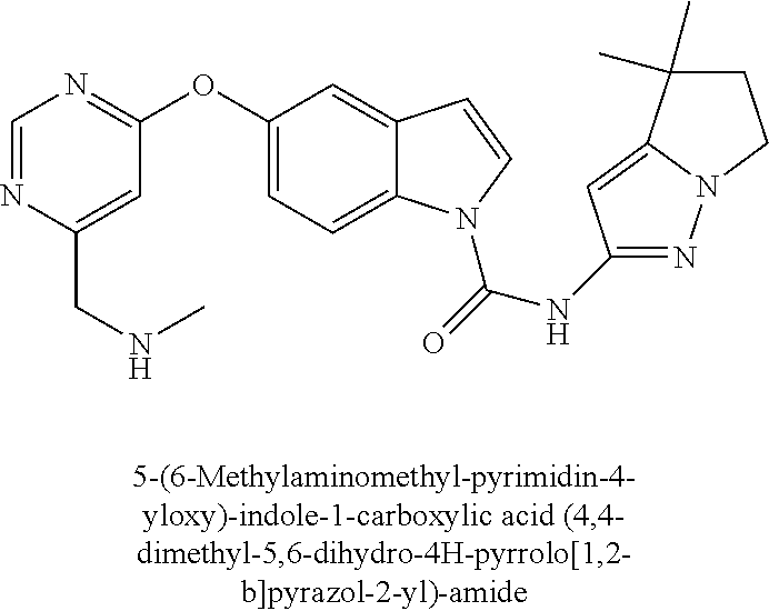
C1=NC(CNC)=CC(OC2=CC=C3C(=C2)C=CN3C(=O)NC2=NN3C(=C2)C(C)(C)CC3)=N1
